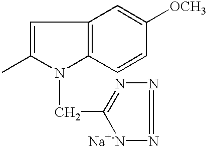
C1=C(C)N(CC2=NN=N[Na+-N]2)C2=C1C=C([OCH3])C=C2
